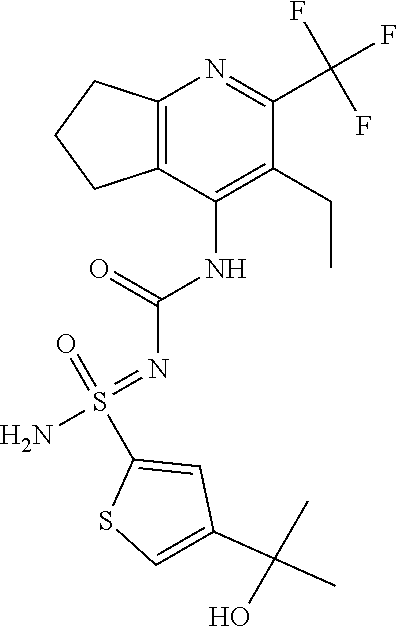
C1(C(C)(C)O)=CSC(S(=NC(=O)NC2=C(CC)C(C(F)(F)F)=NC3=C2CCC3)(N)=O)=C1
